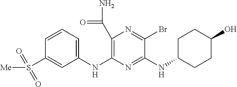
N(C1=NC(NC2=CC=CC(S([Me])(=O)=O)=C2)=C(C(N)=O)N=C1Br)C1CCC(O)CC1
